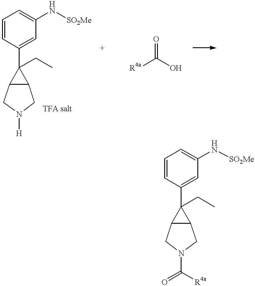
C1(C2(CC)C3C2CN([H])C3)=CC(N[SO2Me])=CC=C1.C1(C2(CC)C3C2CN(C([R4a])=O)C3)=CC(N[SO2Me])=CC=C1.[R4a]C(O)=O
